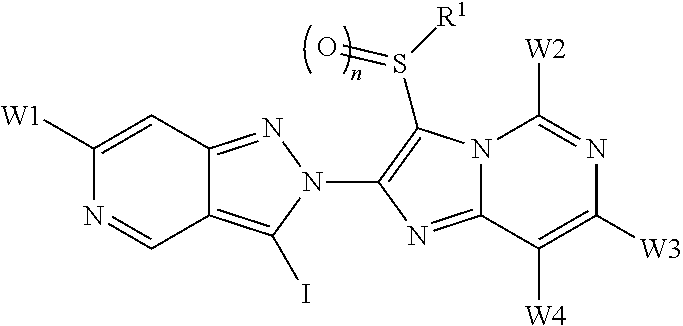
C12=C(I)N(C3=C(S([R1])=O)N4C(=N3)C([W4])=C([W3])N=C4[W2])N=C1C=C([W1])N=C2
